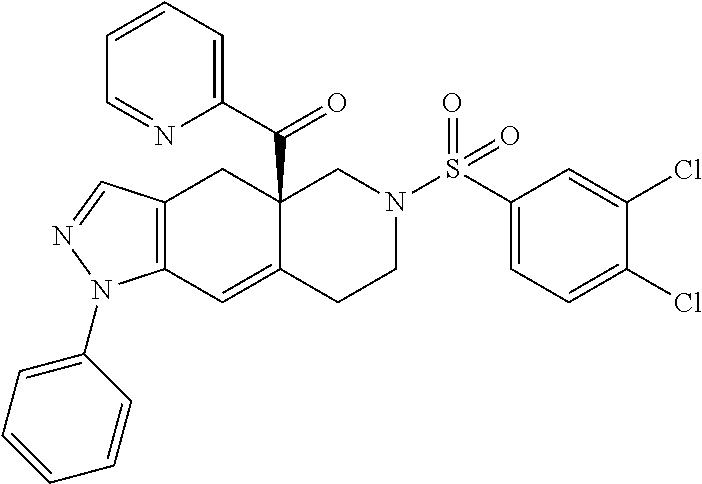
C12=C(C=C3C(C(C4=CC=CC=N4)=O)(C1)CN(S(C1=CC=C(Cl)C(Cl)=C1)(=O)=O)CC3)N(C1=CC=CC=C1)N=C2
